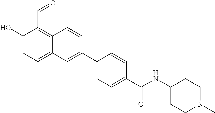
C1(O)=CC=C2C(=C1C=O)C=CC(C1=CC=C(C(NC3CCN(C)CC3)=O)C=C1)=C2
